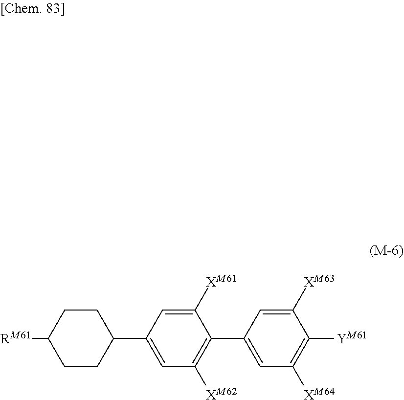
C1CC(C2=CC([XM62])=C(C3=CC([XM64])=C([YM61])C([XM63])=C3)C([XM61])=C2)CCC1[RM61]
